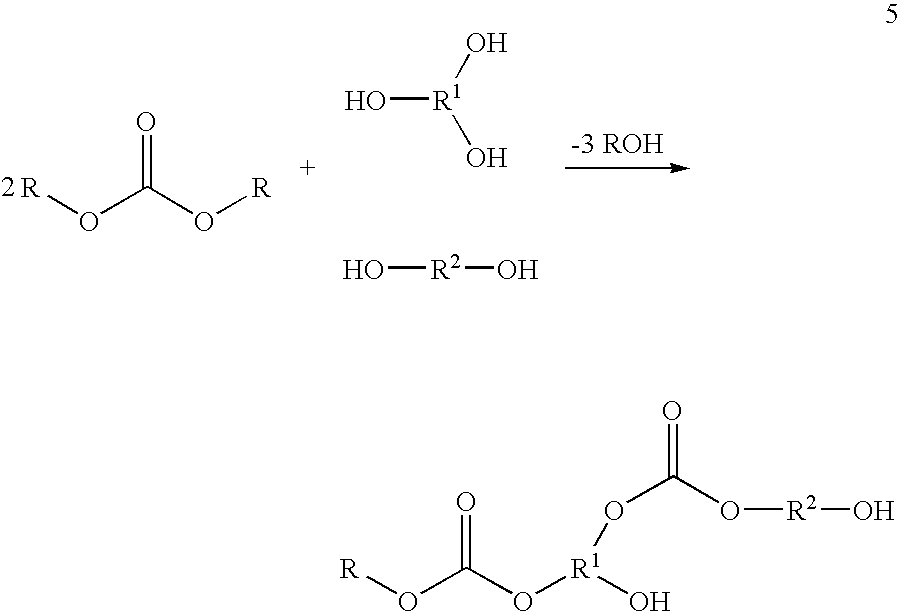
[R]OC(O[R])=O.[R1](O)(O)O.O[R2]O.[R]OC(O[R1](O)OC(O[R2]O)=O)=O
